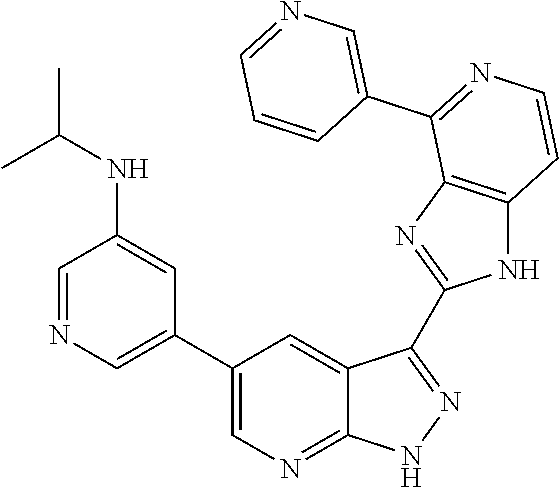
C1=NC=C(C2=CN=C3C(=C2)C(C2=NC4=C(N2)C=CN=C4C2=CN=CC=C2)=NN3)C=C1NC(C)C
